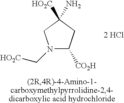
N1(C[HO2C])C([CO2H])CC([HO2C])(N)C1.[2 HCl]
